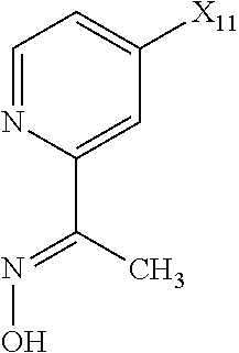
C1=NC(C(=NO)C)=CC([X11])=C1
